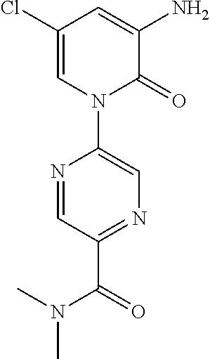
C1(Cl)=CN(C2=CN=C(C(N(C)C)=O)C=N2)C(=O)C(N)=C1
